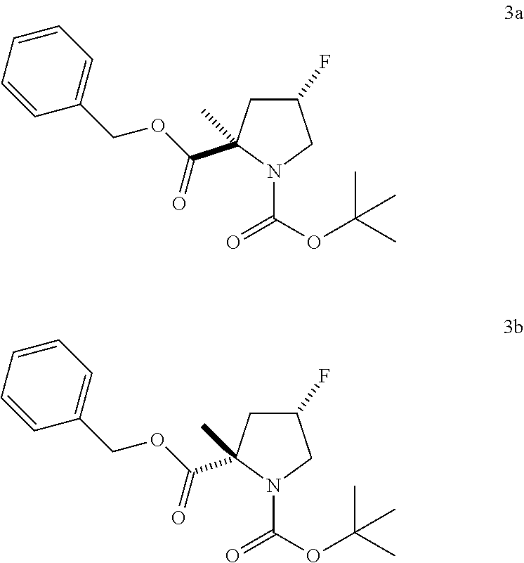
C1(F)CC(C(OCC2=CC=CC=C2)=O)(C)N(C(=O)OC(C)(C)C)C1.C1(F)CC(C(OCC2=CC=CC=C2)=O)(C)N(C(=O)OC(C)(C)C)C1
